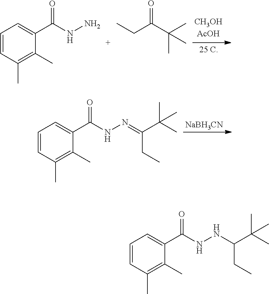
C1=CC(C)=C(C)C(C(NN)=O)=C1.O=C(C(C)(C)C)CC.C1=CC(C)=C(C)C(C(NN=C(C(C)(C)C)CC)=O)=C1.[NaBH3CN].C1=CC(C)=C(C)C(C(NNC(C(C)(C)C)CC)=O)=C1
